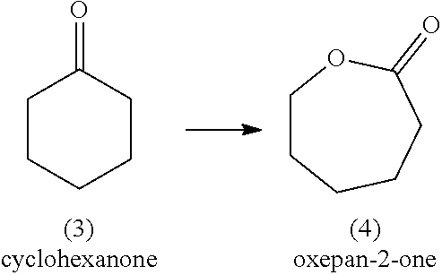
C1CCCCC1=O.C1CCCCC(=O)O1
